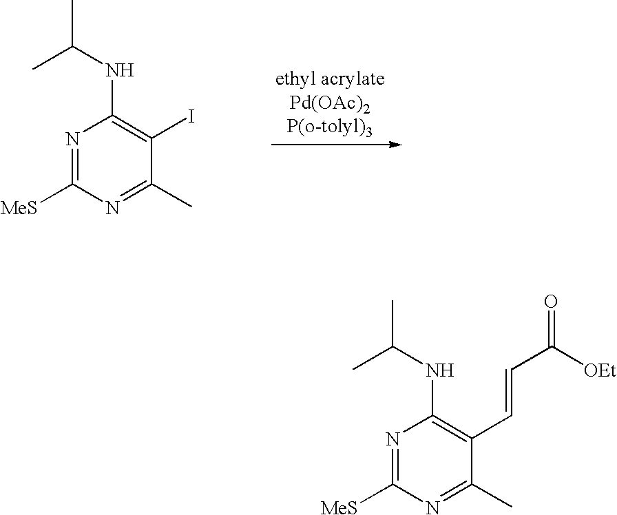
[ethyl acrylatePd(OAc)2P(o-tolyl)3].N1=C([MeS])N=C(C)C(I)=C1NC(C)C.N1=C([MeS])N=C(C)C(C=CC([OEt])=O)=C1NC(C)C
